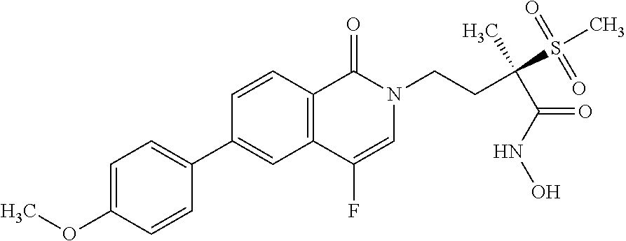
C1=C(OC)C=CC(C2=CC3=C(C=C2)C(=O)N(CCC(C(NO)=O)(C)S(=O)(C)=O)C=C3F)=C1
